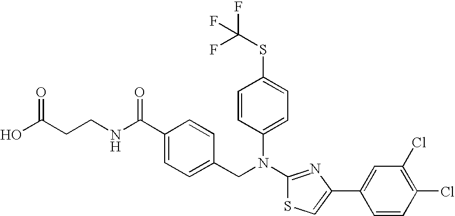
C1(C(NCCC(O)=O)=O)=CC=C(CN(C2=NC(C3=CC(Cl)=C(Cl)C=C3)=CS2)C2=CC=C(SC(F)(F)F)C=C2)C=C1
